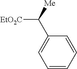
C1=CC=CC=C1C([Me])[EtO2C]
